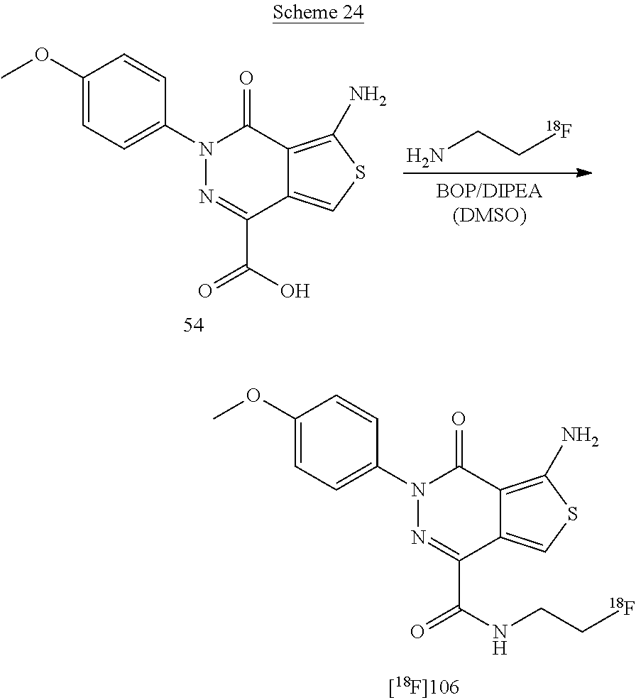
C1(OC)=CC=C(N2N=C(C(O)=O)C3=CSC(N)=C3C2=O)C=C1.NCC[18F].C1(OC)=CC=C(N2N=C(C(NCC[18F])=O)C3=CSC(N)=C3C2=O)C=C1
